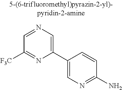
C1(C2=CN=C(N)C=C2)=CN=CC([F3C])=N1
